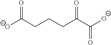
[O-]C(CCCC(C([O-])=O)=O)=O
